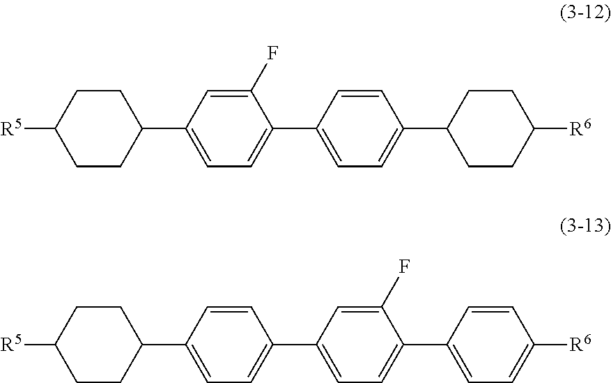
[R5]C1CCC(C2=CC=C(C3=CC=C(C4CCC([R6])CC4)C=C3)C(F)=C2)CC1.[R5]C1CCC(C2=CC=C(C3=CC=C(C4=CC=C([R6])C=C4)C(F)=C3)C=C2)CC1
